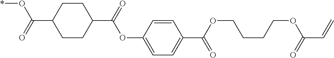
C1CC(C(=O)OC2=CC=C(C(=O)OCCCCOC(C=C)=O)C=C2)CCC1C(=O)O*
